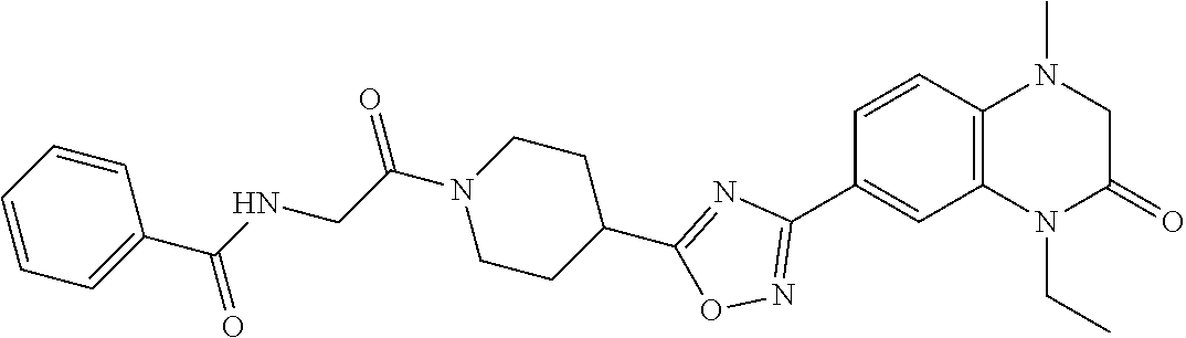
C1=CC2=C(C=C1C1=NOC(C3CCN(C(CNC(C4=CC=CC=C4)=O)=O)CC3)=N1)N(CC)C(=O)CN2C
